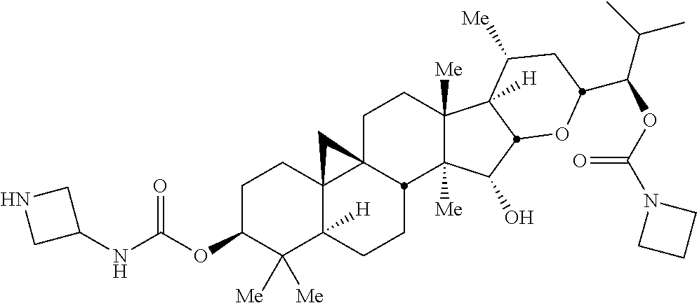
C1C23C4(C([H])(CCC2C2([Me])C([Me])(C1)C1([H])C([Me])CC(C(OC(N5CCC5)=O)C(C)C)OC1C2O)C([Me])([Me])C(OC(=O)NC1CNC1)CC4)C3
